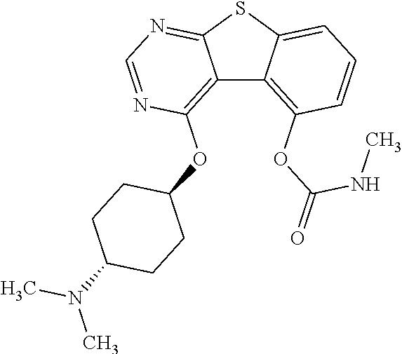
C12=C(OC3CCC(N(C)C)CC3)N=CN=C1SC1=CC=CC(OC(NC)=O)=C21
